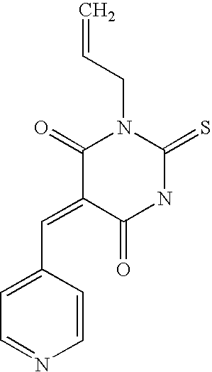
O=C1C(=CC2=CC=NC=C2)C(=O)N(CC=C)C(=S)N1
